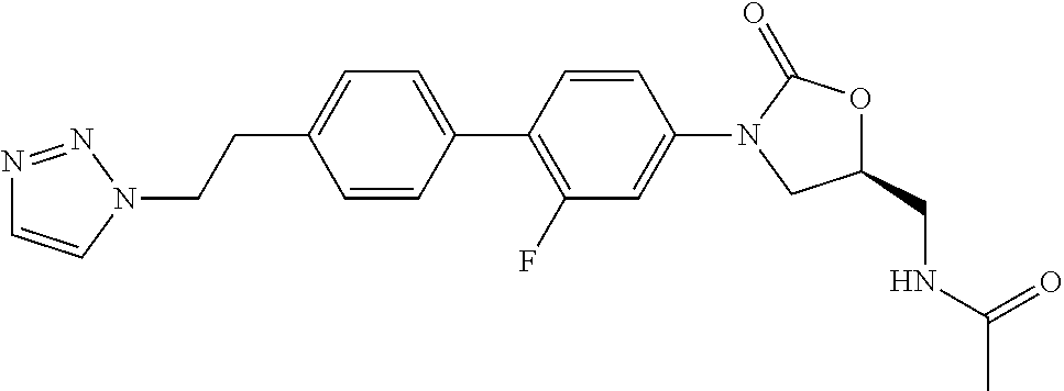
C1(CCN2N=NC=C2)=CC=C(C2=C(F)C=C(N3CC(CNC(C)=O)OC3=O)C=C2)C=C1
